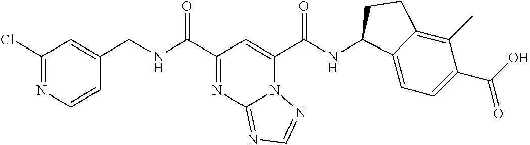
N12C(C(NC3C4=CC=C(C(O)=O)C(C)=C4CC3)=O)=CC(C(NCC3=CC(Cl)=NC=C3)=O)=NC1=NC=N2
